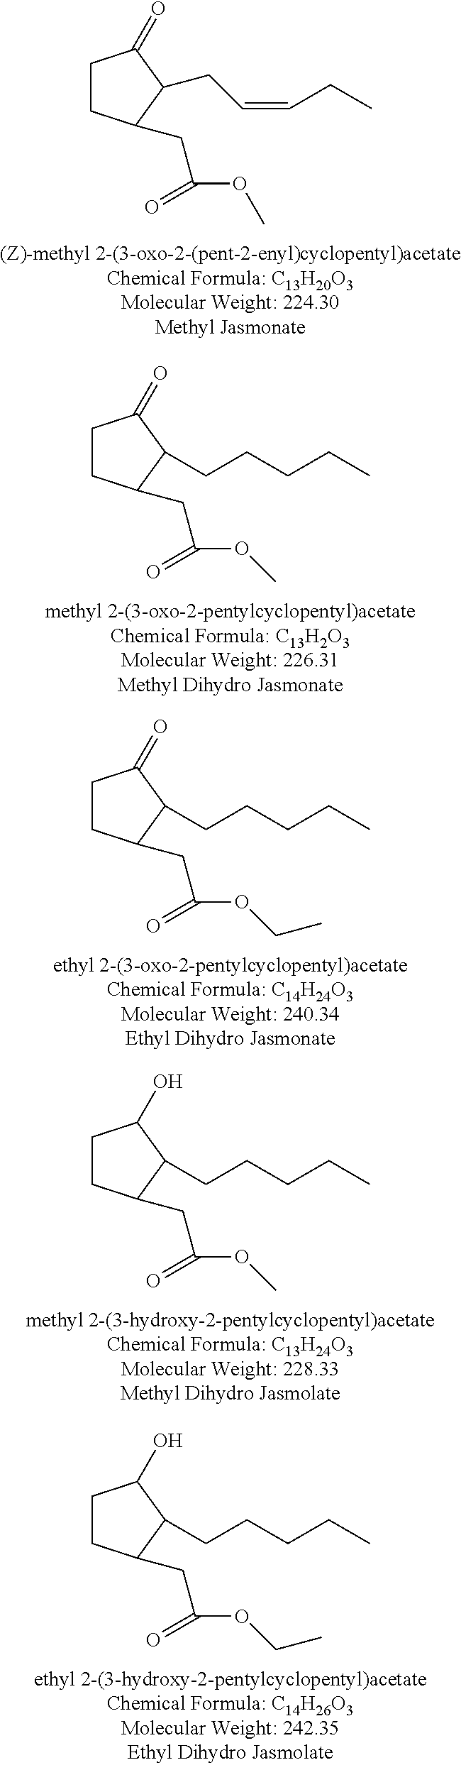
C1CC(CC(OC)=O)C(CC=CCC)C1=O.C1CC(CC(OC)=O)C(CCCCC)C1=O.C1CC(CC(OCC)=O)C(CCCCC)C1=O.C1CC(CC(OC)=O)C(CCCCC)C1O.C1CC(CC(OCC)=O)C(CCCCC)C1O
